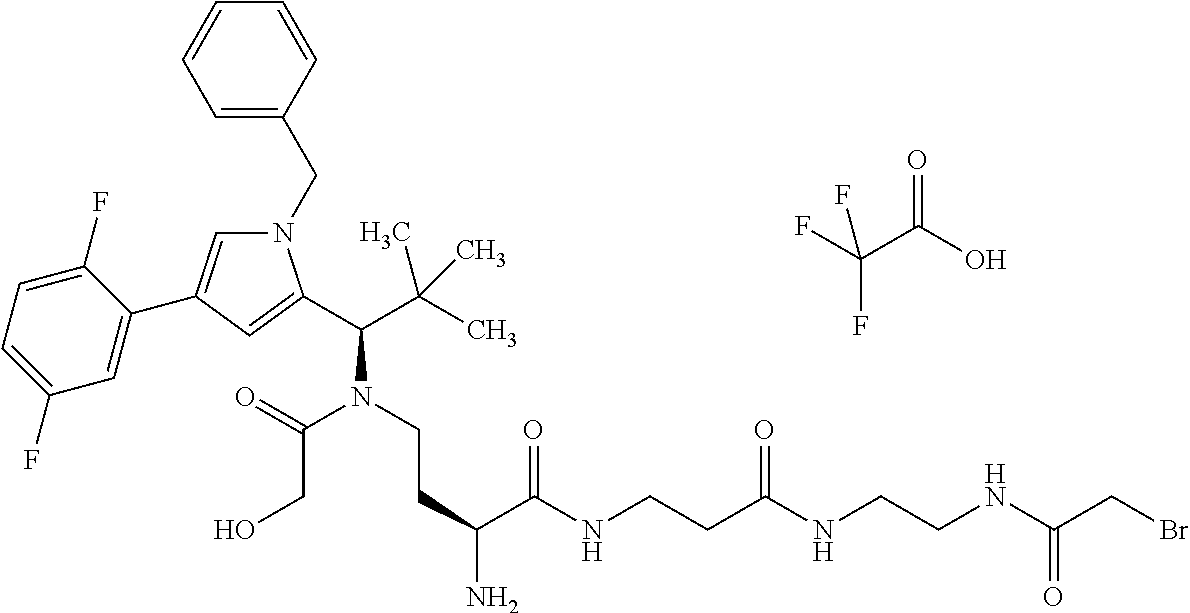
N1(CC2=CC=CC=C2)C=C(C2=CC(F)=CC=C2F)C=C1C(C(C)(C)C)N(CCC(N)C(NCCC(NCCNC(CBr)=O)=O)=O)C(=O)CO.O=C(C(F)(F)F)O
